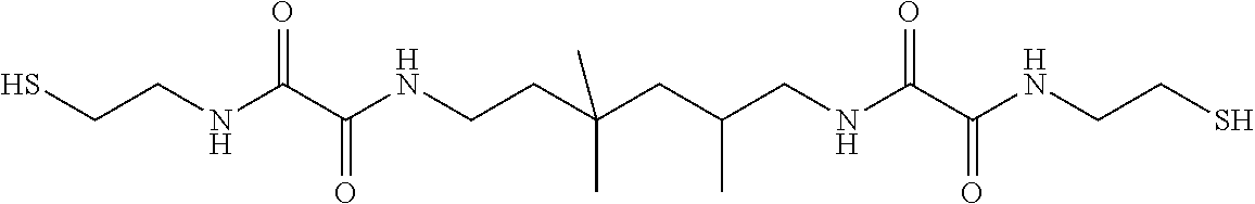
C(NCCC(CC(CNC(=O)C(=O)NCCS)C)(C)C)(=O)C(=O)NCCS
